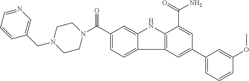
C1(C(=O)N2CCN(CC3=CN=CC=C3)CC2)=CC=C2C(=C1)NC1=C2C=C(C2=CC=CC(OC)=C2)C=C1C(=O)N
